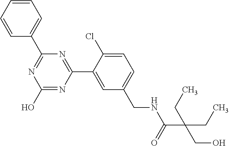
N1=C(C2=CC=CC=C2)N=C(C2=CC(CNC(C(CO)(CC)CC)=O)=CC=C2Cl)N=C1O
